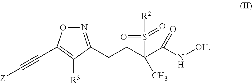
N1=C(CCC(C(N[OH])=O)(S([R2])(=O)=O)C)C([R3])=C(C#C[Z])O1
